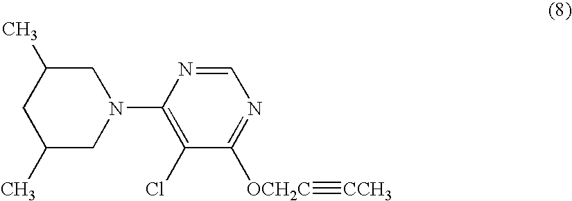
C1(C)CN(C2=C(Cl)C([OCH2C]#[CCH3])=NC=N2)CC(C)C1
